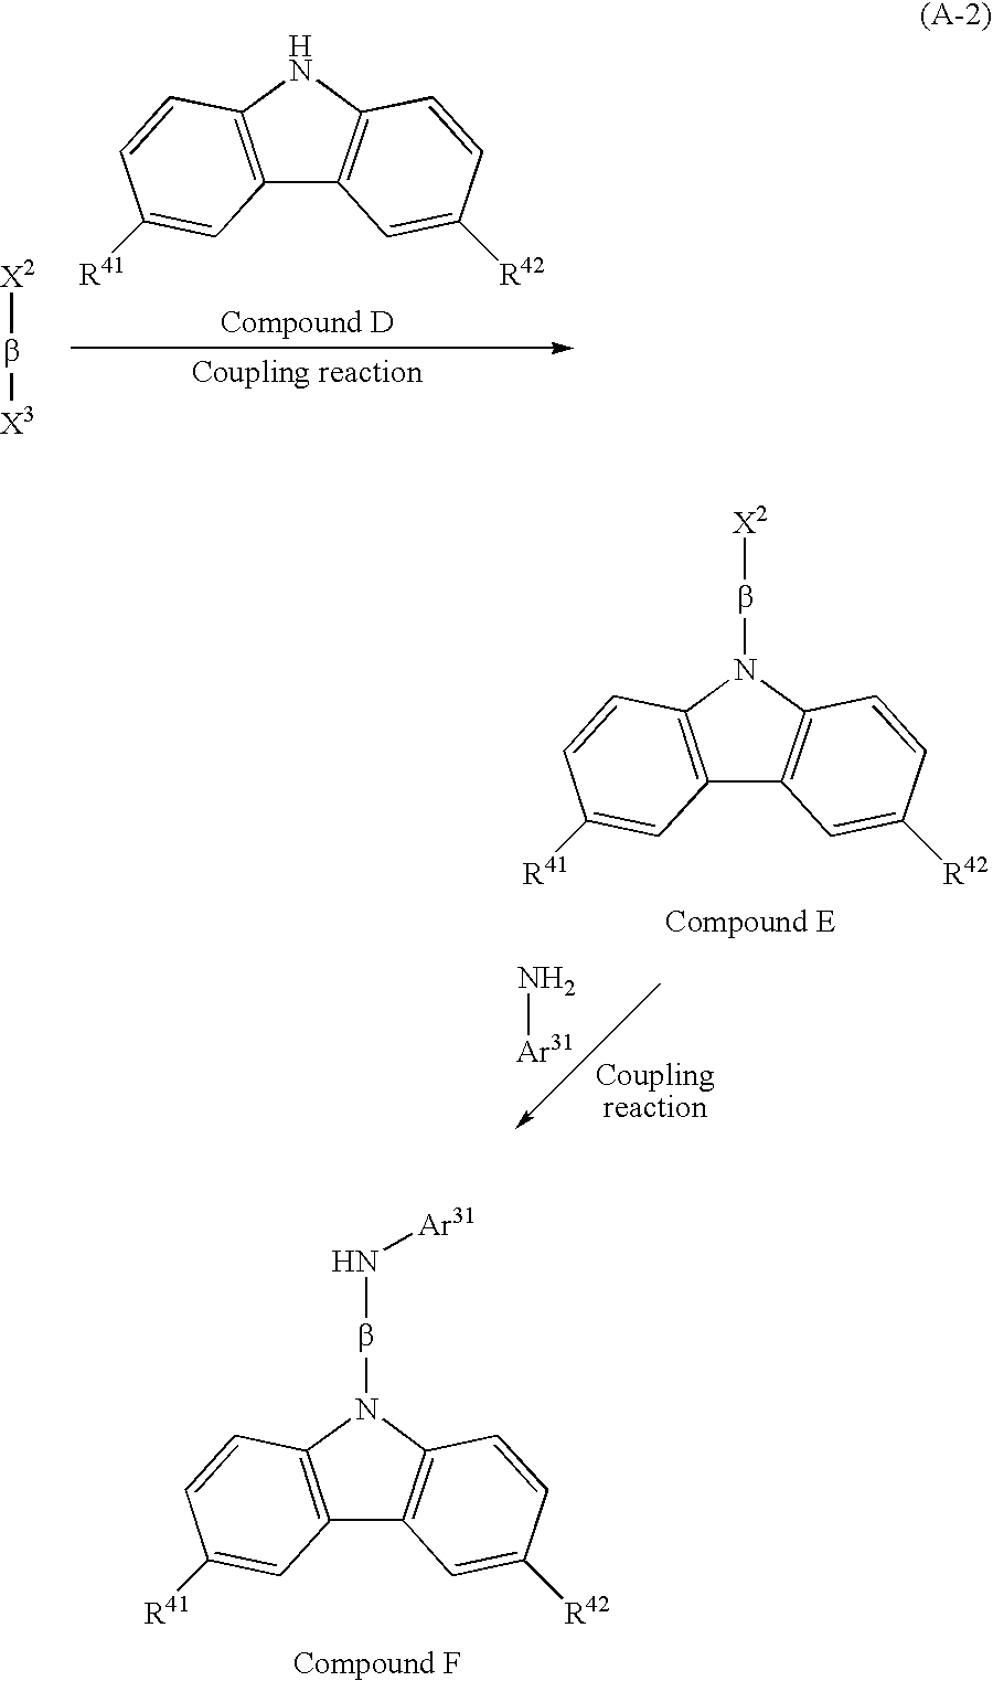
C12=C(NC3=C1C=C([R42])C=C3)C=CC([R41])=C2.[X2]b[X3].N[Ar31].C12=C(N(b[X2])C3=C1C=C([R42])C=C3)C=CC([R41])=C2.C12=C(N(bN[Ar31])C3=C1C=C([R42])C=C3)C=CC([R41])=C2
